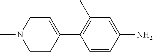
CN1CCC(C2=C(C)C=C(N)C=C2)=CC1
